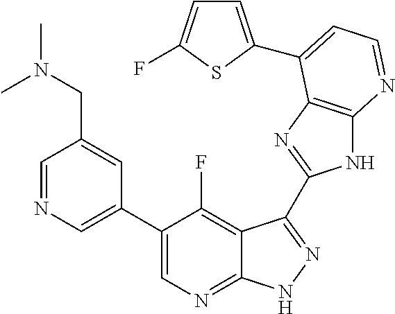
C1=NC=C(C2=CN=C3C(=C2F)C(C2=NC4=C(N2)N=CC=C4C2=CC=C(F)S2)=NN3)C=C1CN(C)C
